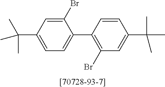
C1(C2=C(Br)C=C(C(C)(C)C)C=C2)=CC=C(C(C)(C)C)C=C1Br
